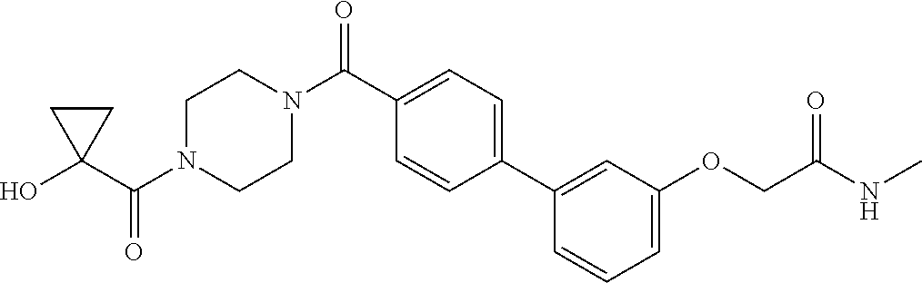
OC1(C(N2CCN(C(=O)C3=CC=C(C4=CC(OCC(NC)=O)=CC=C4)C=C3)CC2)=O)CC1
